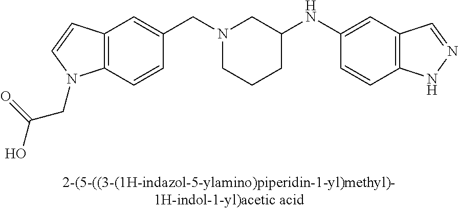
N1(CC2=CC3=C(C=C2)N(CC(O)=O)C=C3)CCCC(NC2=CC3=C(C=C2)NN=C3)C1
